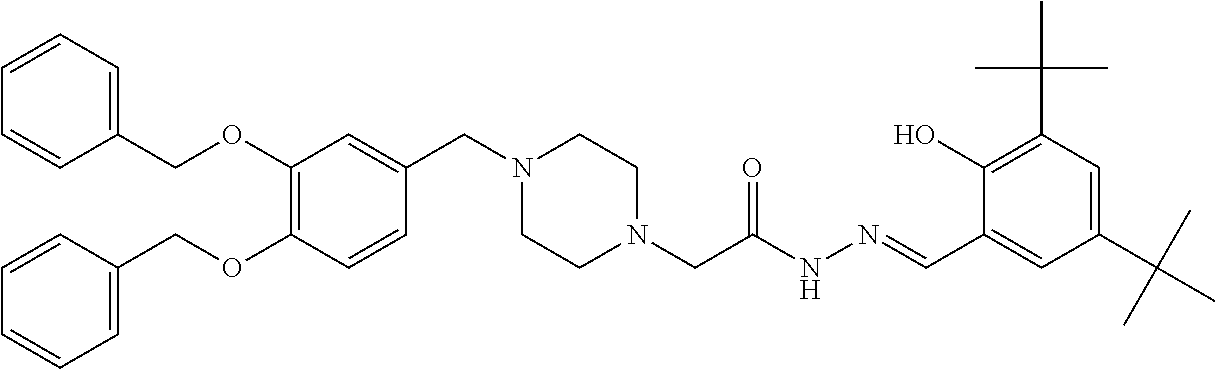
C1(OCC2=CC=CC=C2)=C(OCC2=CC=CC=C2)C=CC(CN2CCN(CC(NN=CC3=CC(C(C)(C)C)=CC(C(C)(C)C)=C3O)=O)CC2)=C1
